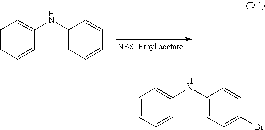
C1=CC=CC(NC2=CC=CC=C2)=C1.C1=CC=CC(NC2=CC=C(Br)C=C2)=C1
